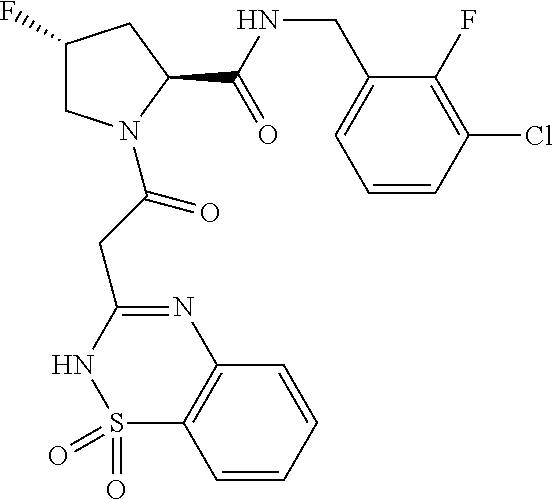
C1C(F)CC(C(=O)NCC2=CC=CC(Cl)=C2F)N1C(CC1=NC2=C(S(=O)(=O)N1)C=CC=C2)=O
